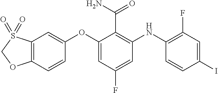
C12=C(C=CC(OC3=CC(F)=CC(NC4=C(F)C=C(I)C=C4)=C3C(N)=O)=C1)OCS2(=O)=O
